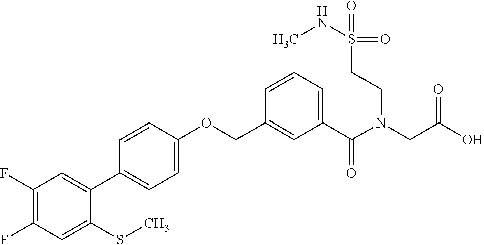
C1(F)=C(F)C=C(SC)C(C2=CC=C(OCC3=CC(C(N(CC(O)=O)CCS(=O)(=O)NC)=O)=CC=C3)C=C2)=C1
